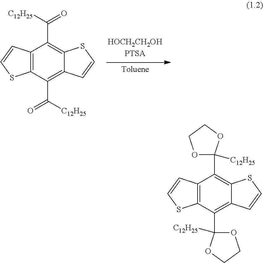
C12=C(C(C([C12H25])=O)=C3C(=C1C([C12H25])=O)SC=C3)SC=C2.C12=C(C(C3([C12H25])OCCO3)=C3C(=C1C1([C12H25])OCCO1)SC=C3)SC=C2
